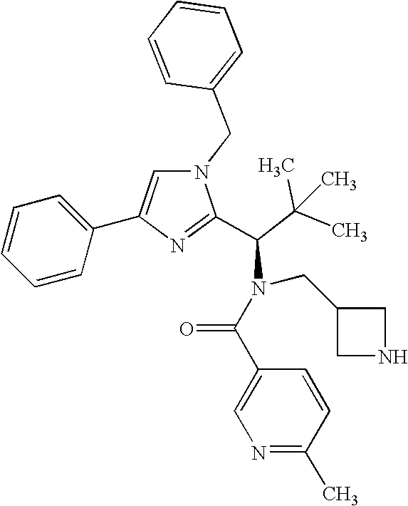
N1(CC2=CC=CC=C2)C=C(C2=CC=CC=C2)N=C1C(C(C)(C)C)N(CC1CNC1)C(=O)C1=CN=C(C)C=C1
